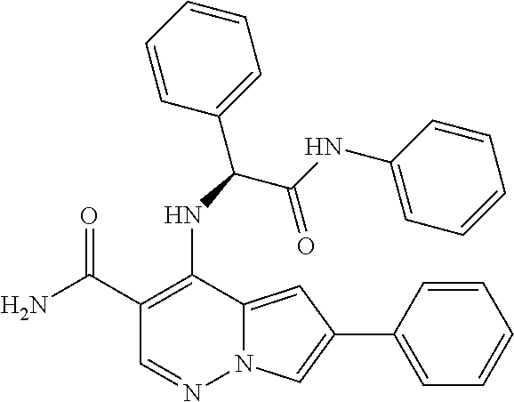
C1(C(N)=O)=C(NC(C2=CC=CC=C2)C(NC2=CC=CC=C2)=O)C2=CC(C3=CC=CC=C3)=CN2N=C1
